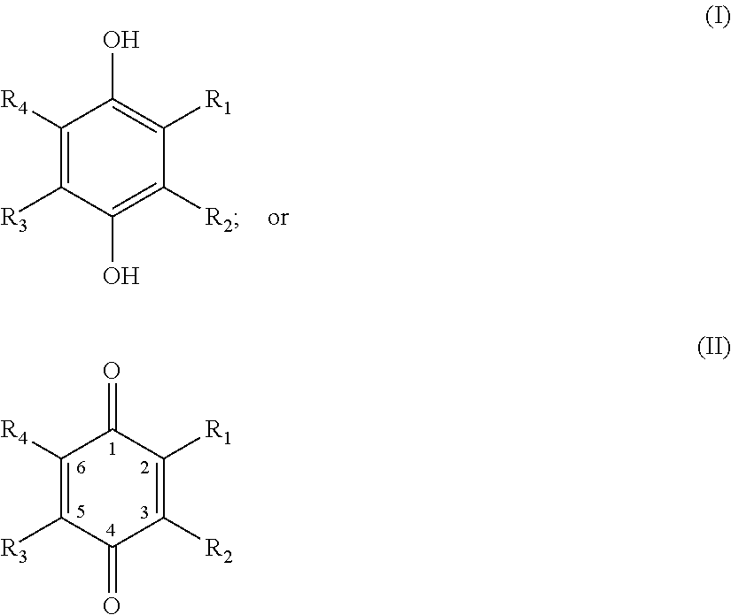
C1([R4])=C([R3])C(=O)C([R2])=C([R1])C1=O.C1([R4])=C([R3])C(O)=C([R2])C([R1])=C1O
